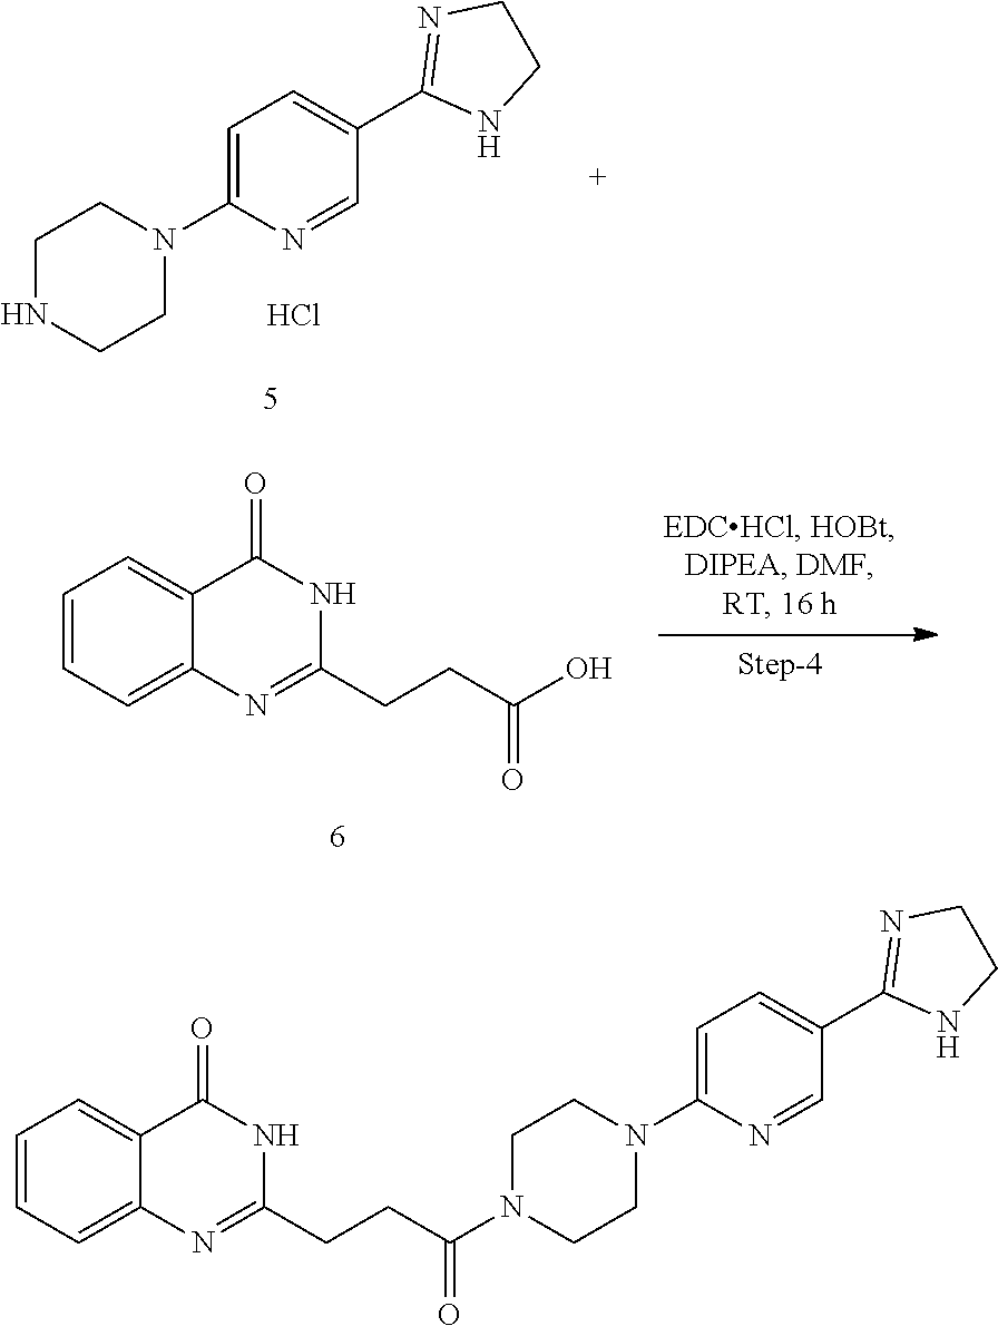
C1NCCN(C2=CC=C(C3=NCCN3)C=N2)C1.Cl.C1=CC=C2C(=C1)N=C(CCC(O)=O)NC2=O.C1=CC=C2C(=C1)N=C(CCC(N1CCN(C3=CC=C(C4=NCCN4)C=N3)CC1)=O)NC2=O
